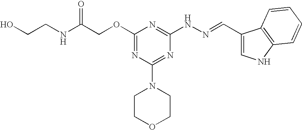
C(COC1=NC(N2CCOCC2)=NC(NN=CC2=CNC3=C2C=CC=C3)=N1)(NCCO)=O
